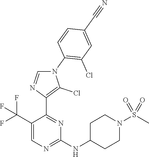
C1(NC2CCN(S(C)(=O)=O)CC2)=NC=C(C(F)(F)F)C(C2=C(Cl)N(C3=C(Cl)C=C(C#N)C=C3)C=N2)=N1
